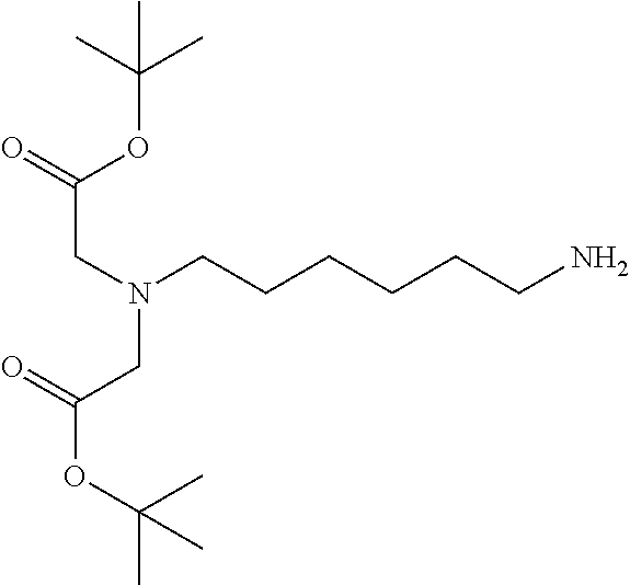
C(C(=O)OC(C)(C)C)N(CC(OC(C)(C)C)=O)CCCCCCN
